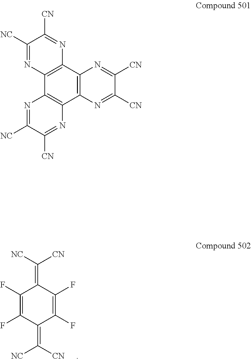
C1(F)=C(F)C(=C([CN])[NC])C(F)=C(F)C1=C([NC])[CN].C12=C(C3=C(C4=C1N=C([CN])C([NC])=N4)N=C([NC])C([CN])=N3)N=C([CN])C([CN])=N2
